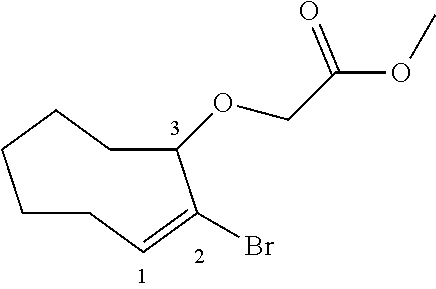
C1=C(Br)C(OCC(OC)=O)CCCCC1
